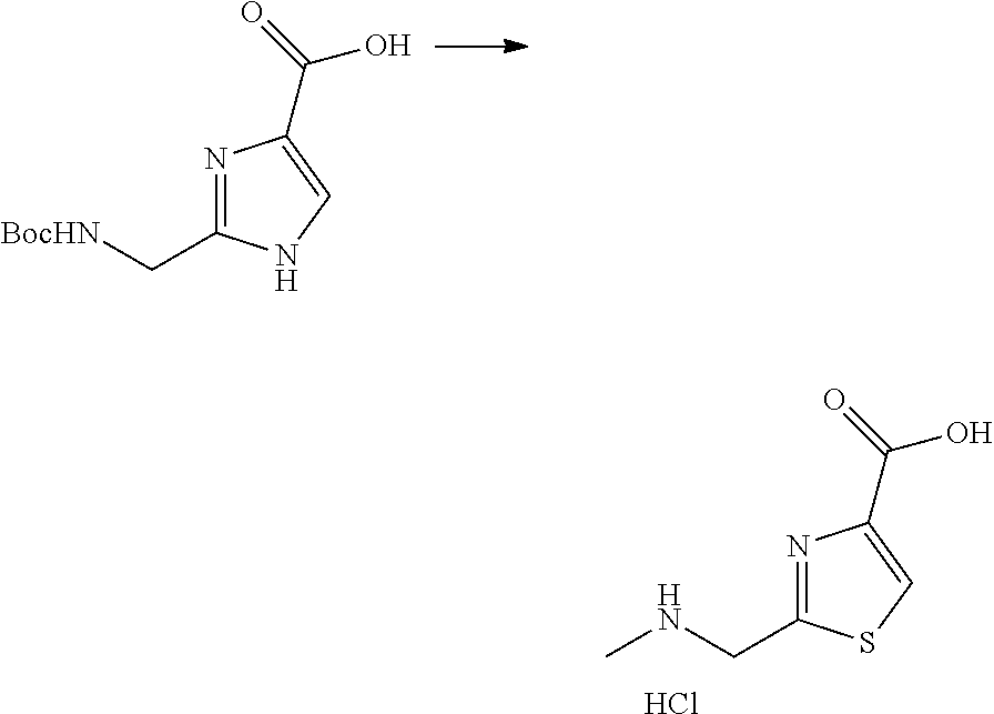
N1=C(C[BocHN])NC=C1C(=O)O.N1=C(CNC)SC=C1C(=O)O.Cl
